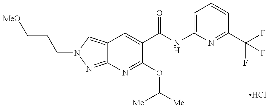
C12=CN(CCC[MeO])N=C1N=C(OC([Me])[Me])C(C(NC1=CC=CC(C(F)(F)F)=N1)=O)=C2.Cl
